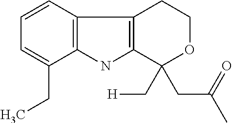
C12=C(C=CC=C1CC)C1=C(N2)C(C[H])(CC(C)=O)OCC1
